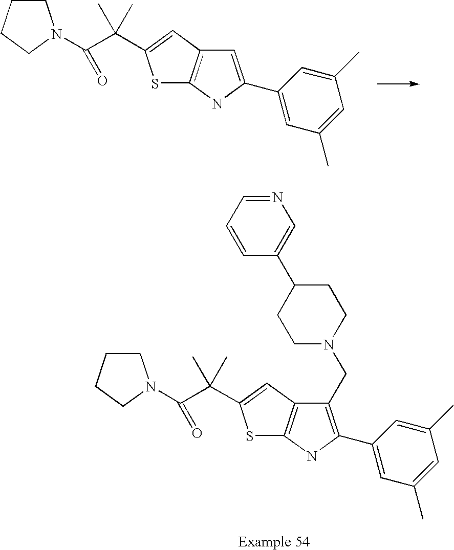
C1CCCN1C(C(C)(C)C1=CC2=C(S1)NC(C1=CC(C)=CC(C)=C1)=C2)=O.C1CCCN1C(C(C)(C)C1=CC2=C(S1)NC(C1=CC(C)=CC(C)=C1)=C2CN1CCC(C2=CN=CC=C2)CC1)=O
